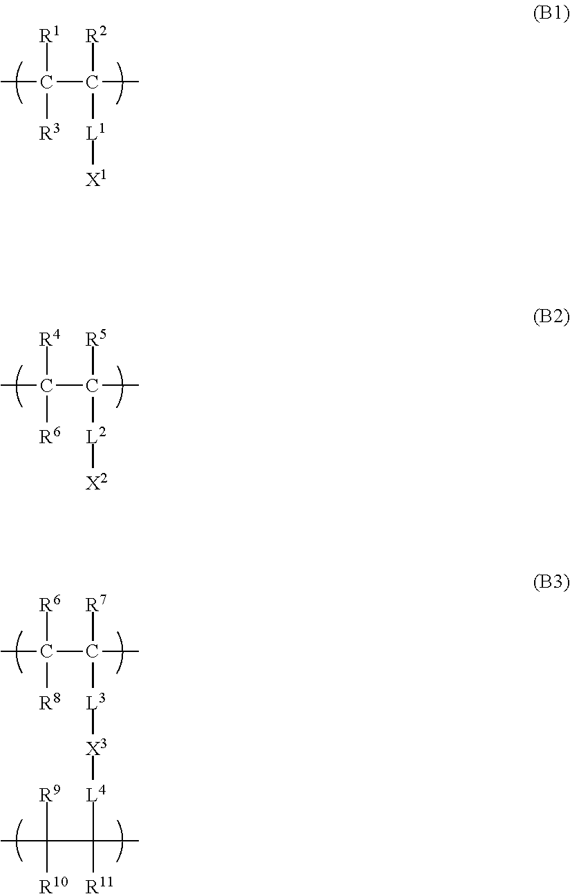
CC([R4])([R6])C([R5])([L2][X2])C.CC([R1])([R3])C([R2])([L1][X1])C.CC([R6])([R8])C([R7])([L3][X3][L4]C(C([R9])([R10])C)(C)[R11])C
